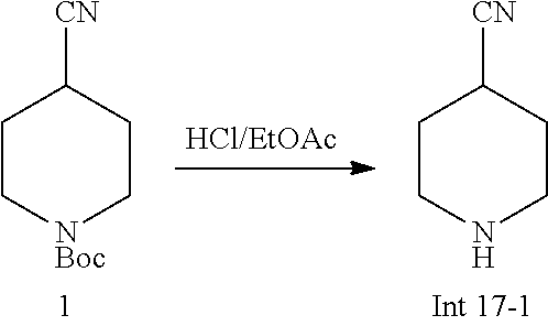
C1CNCCC1[CN].C1C[NBoc]CCC1[CN]
